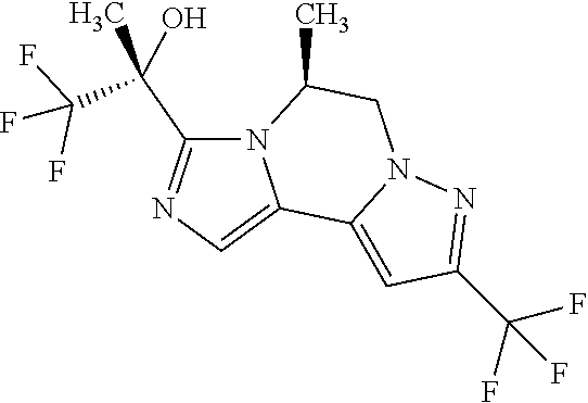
C1(C(C(F)(F)F)(O)C)=NC=C2N1C(C)CN1C2=CC(C(F)(F)F)=N1
